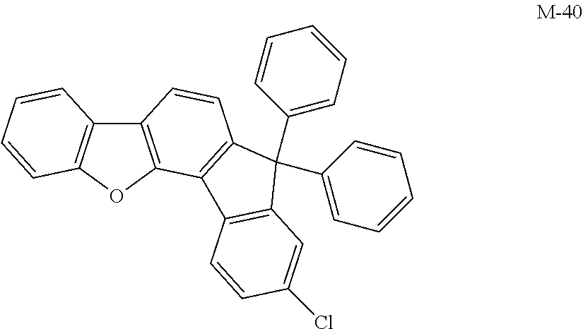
C12=C(OC3=C1C=CC1=C3C3=C(C1(C1=CC=CC=C1)C1=CC=CC=C1)C=C(Cl)C=C3)C=CC=C2
